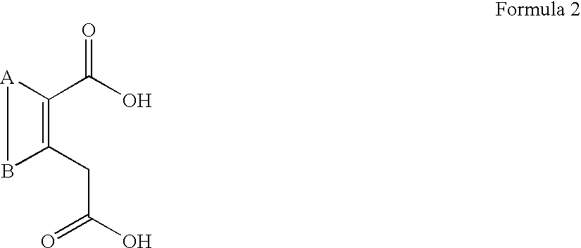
C1(C(O)=O)=C(CC(O)=O)B[A]1
